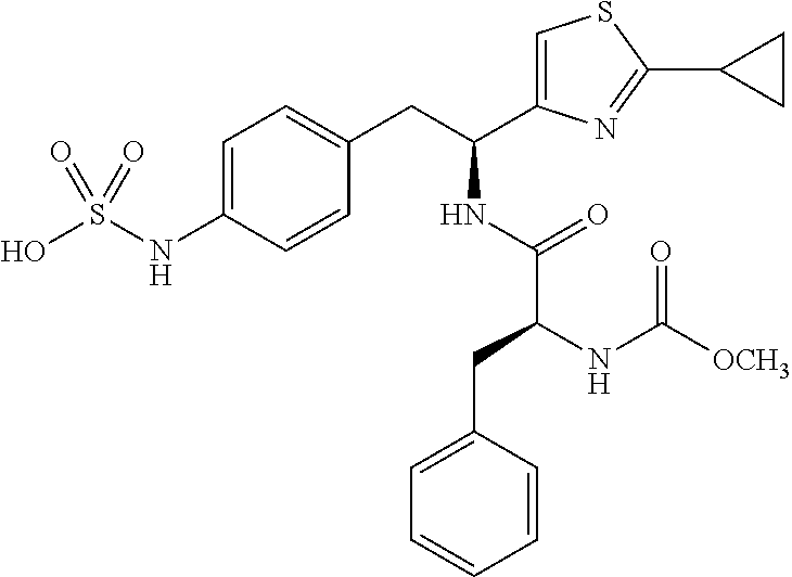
C1=C(NS(O)(=O)=O)C=CC(CC(C2=CSC(C3CC3)=N2)NC(=O)C(NC([OCH3])=O)CC2=CC=CC=C2)=C1
